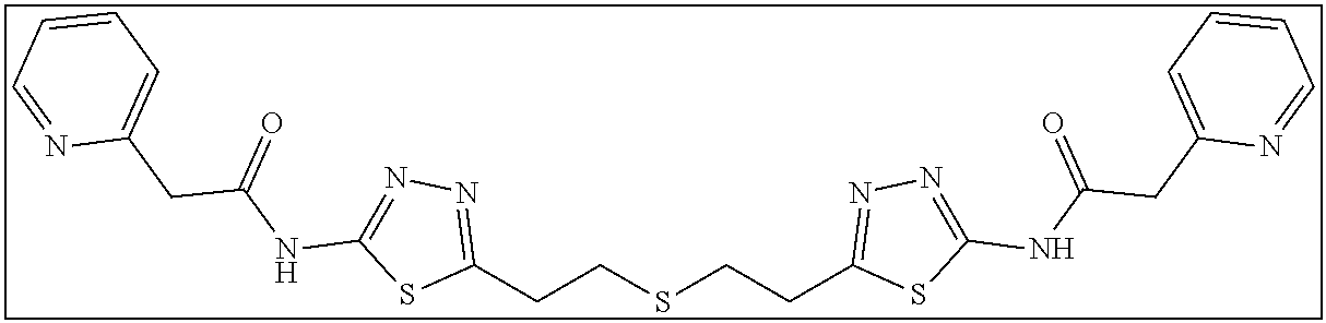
C(CSCCC1=NN=C(NC(CC2=CC=CC=N2)=O)S1)C1=NN=C(NC(CC2=CC=CC=N2)=O)S1
